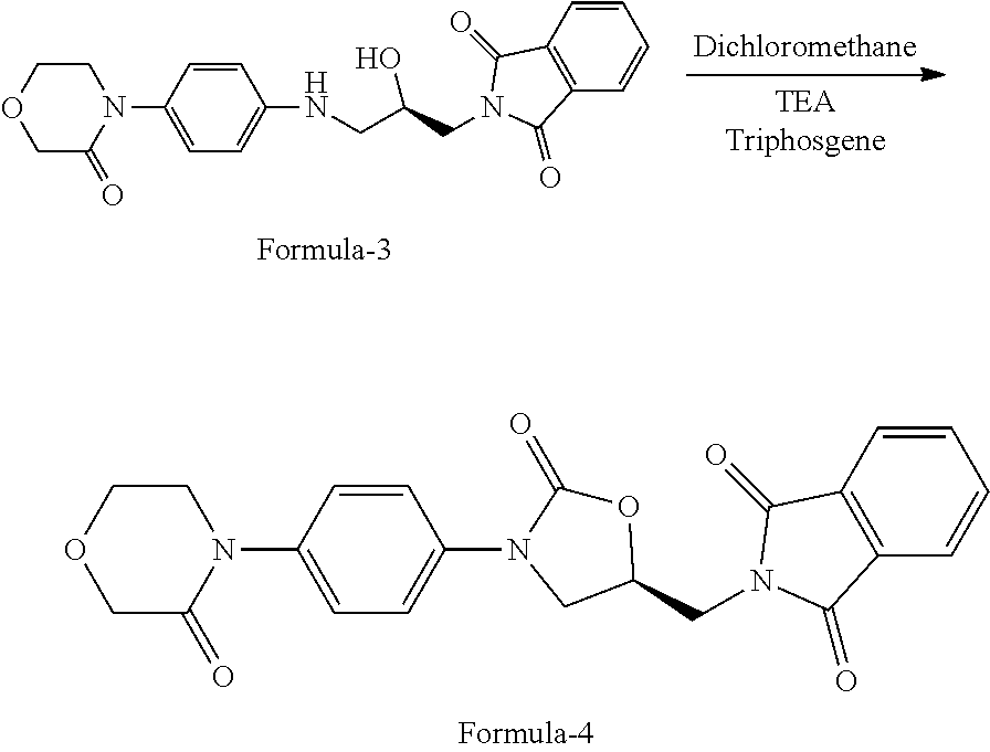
C1=CC(N2CCOCC2=O)=CC=C1N1C(=O)OC(CN2C(=O)C3=C(C=CC=C3)C2=O)C1.C1=CC(N2CCOCC2=O)=CC=C1NCC(CN1C(=O)C2=C(C=CC=C2)C1=O)O
